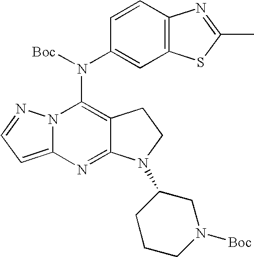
C12=CC=NN1C(N(C1=CC3=C(C=C1)N=C(C)S3)[Boc])=C1C(=N2)N(C2CCCN([Boc])C2)CC1
